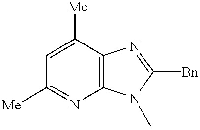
[Me]C1=NC2=C(C([Me])=C1)N=C([Bn])N2C
